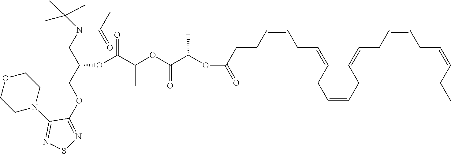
C(=CCCC(OC(C(OC(C(OC(CN(C(C)=O)C(C)(C)C)COC1=NSN=C1N1CCOCC1)=O)C)=O)C)=O)CC=CCC=CCC=CCC=CCC=CCC
